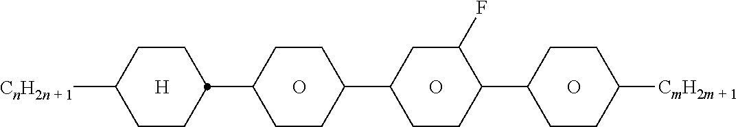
C1CC(C2CCC(C3CCC(C4CCC([CmH2m + 1])CC4)C(F)C3)CC2)CCC1[CnH2n + 1].[H].O.O.O
